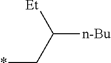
*CC([Et])[n-Bu]
